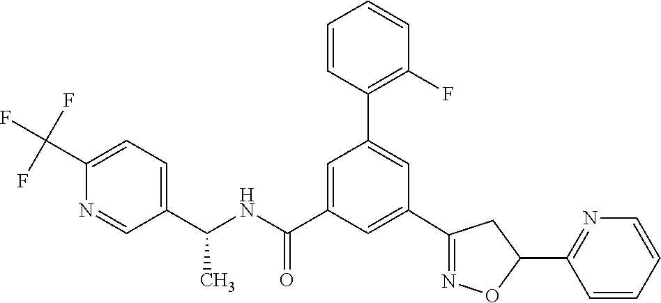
C1(C2=NOC(C3=NC=CC=C3)C2)=CC(C(NC(C2=CC=C(C(F)(F)F)N=C2)C)=O)=CC(C2=C(F)C=CC=C2)=C1
